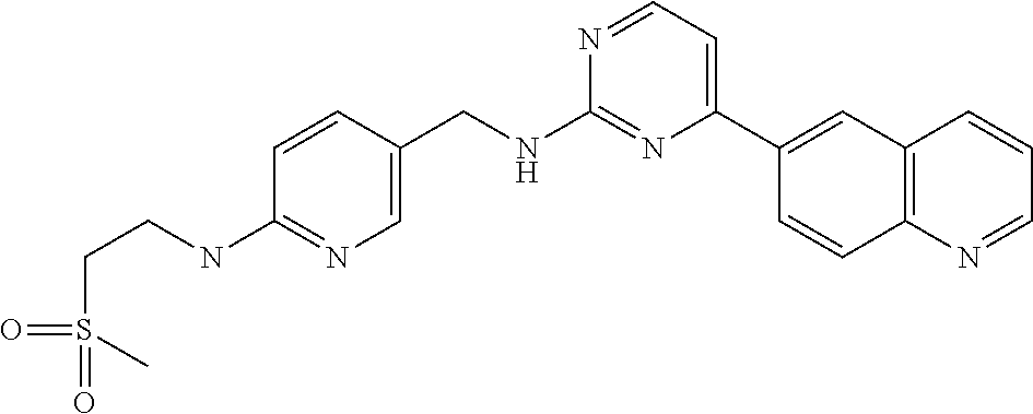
N1=CC=C(C2=CC3=C(C=C2)N=CC=C3)N=C1NCC1=CN=C(NCCS(C)(=O)=O)C=C1
